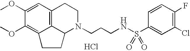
C12=C3C=C(OC)C(OC)=C1CCC2N(CCCNS(C1=CC(Cl)=C(F)C=C1)(=O)=O)CC3.Cl
